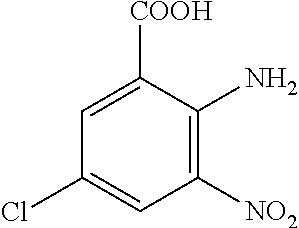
C1([NO2])=C(N)C([COOH])=CC(Cl)=C1
